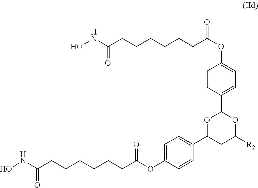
C1=CC(C2OC([R2])CC(C3=CC=C(OC(CCCCCCC(NO)=O)=O)C=C3)O2)=CC=C1OC(=O)CCCCCCC(NO)=O
